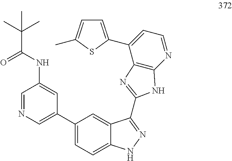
C1(C2=CN=CC(NC(C(C)(C)C)=O)=C2)=CC=C2C(=C1)C(C1=NC3=C(N=CC=C3C3=CC=C(C)S3)N1)=NN2
